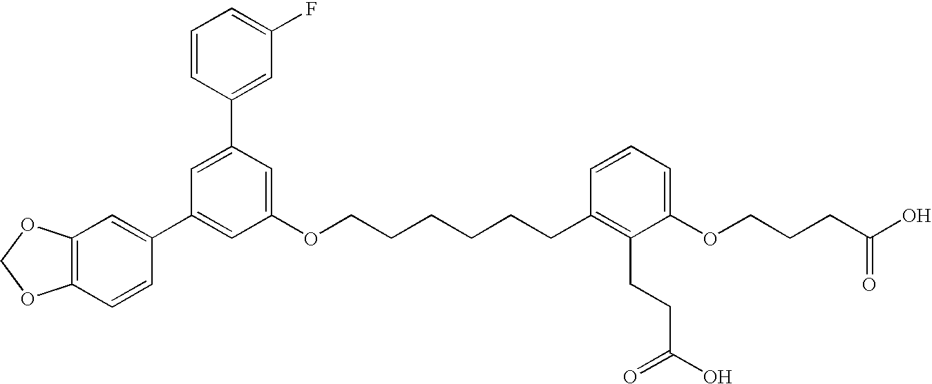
C1(C2=CC(C3=CC4=C(C=C3)OCO4)=CC(OCCCCCCC3=C(CCC(O)=O)C(OCCCC(O)=O)=CC=C3)=C2)=CC(F)=CC=C1
